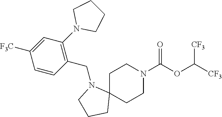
C1C2(CCN(C(OC([CF3])[CF3])=O)C1)N(CC1=C(N3CCCC3)C=C([F3C])C=C1)CCC2
